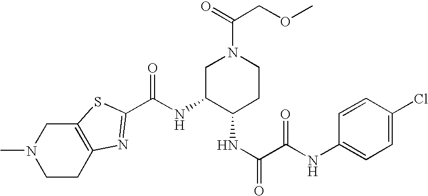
CN1CCC2=C(C1)SC(C(NC1C(NC(C(NC3=CC=C(Cl)C=C3)=O)=O)CCN(C(=O)COC)C1)=O)=N2
